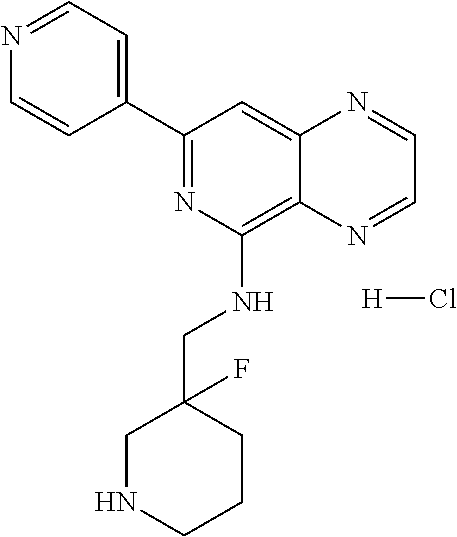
C1(C2=NC(NCC3(F)CNCCC3)=C3C(=C2)N=CC=N3)=CC=NC=C1.[H]Cl
